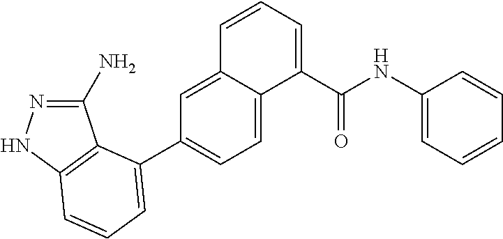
C1(N)=NNC2=C1C(C1=CC=C3C(=C1)C=CC=C3C(NC1=CC=CC=C1)=O)=CC=C2
